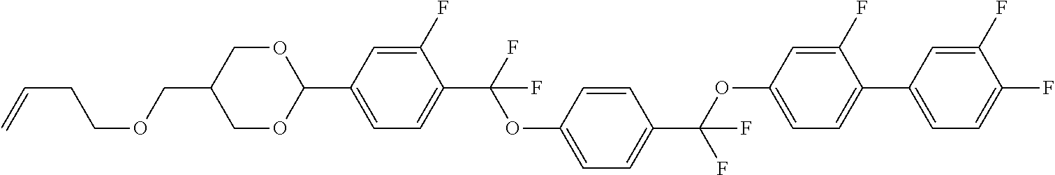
C(CCOCC1COC(C2=CC=C(C(F)(OC3=CC=C(C(OC4=CC=C(C5=CC=C(F)C(F)=C5)C(F)=C4)(F)F)C=C3)F)C(F)=C2)OC1)=C
